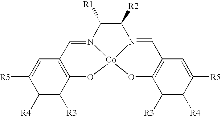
C1([R4])=C([R3])C2=C(C=C1[R5])C=N1C([R1])C([R2])N3=CC4=C(O[Co]13O2)C([R3])=C([R4])C([R5])=C4
